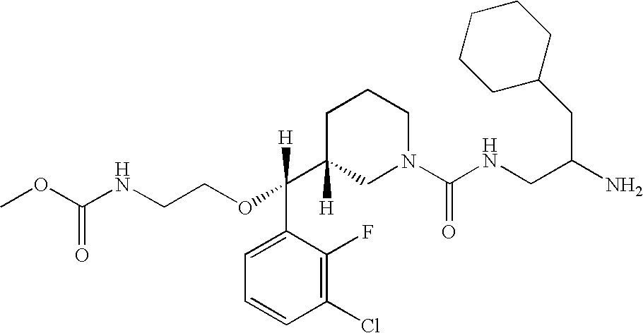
O(C(C1([H])CN(C(NCC(N)CC2CCCCC2)=O)CCC1)(C1=CC=CC(Cl)=C1F)[H])CCNC(OC)=O
